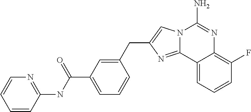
C1=CC(NC(C2=CC=CC(CC3=CN4C(=N3)C3=CC=CC(F)=C3N=C4N)=C2)=O)=NC=C1
